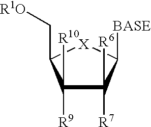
C1([R9])([R10])C([R6])([R7])C([BASE])[X]C1C[R1O]
